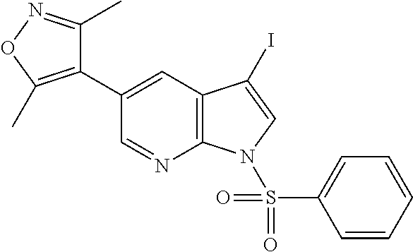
C1(C2=C(C)ON=C2C)=CC2=C(N=C1)N(S(C1=CC=CC=C1)(=O)=O)C=C2I
